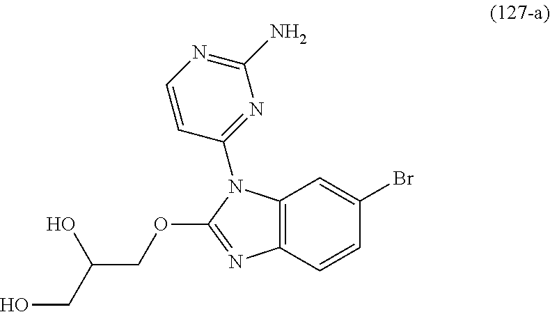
C12=C(C=CC(Br)=C1)N=C(OCC(CO)O)N2C1=NC(N)=NC=C1
